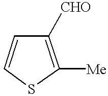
C1([CHO])=C([Me])SC=C1
